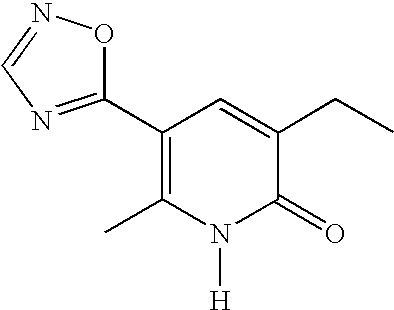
C1(C2=NC=NO2)=C(C)N([H])C(=O)C(CC)=C1
